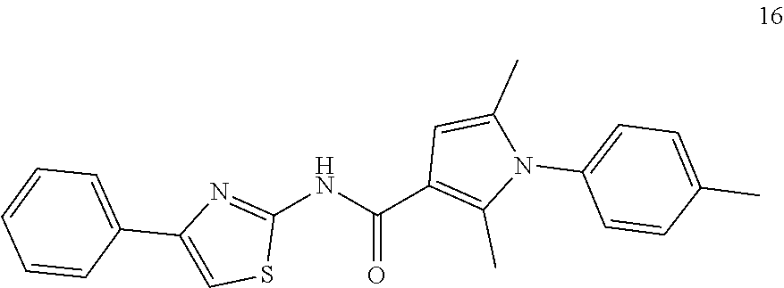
O=C(NC1=NC(C2=CC=CC=C2)=CS1)C1=C(C)N(C2=CC=C(C)C=C2)C(C)=C1
